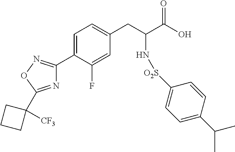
N1=C(C2([CF3])CCC2)ON=C1C1=CC=C(CC(C(O)=O)N[O2S]C2=CC=C(C(C)C)C=C2)C=C1F
